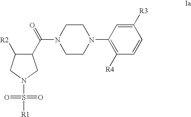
C1(C(=O)N2CCN(C3=C([R4])C=CC([R3])=C3)CC2)C([R2])CN(S([R1])(=O)=O)C1
